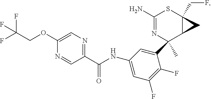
C(COC1=CN=C(C(NC2=CC(F)=C(F)C(C3(C)C4C(CF)(SC(N)=N3)C4)=C2)=O)C=N1)(F)(F)F
